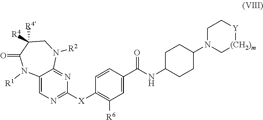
C12=CN=C([X]C3=C([R6])C=C(C(NC4CCC(N5C[(CH2)m][Y]CC5)CC4)=O)C=C3)N=C1N([R2])CC([R4])([R4])C(=O)N2[R1]
